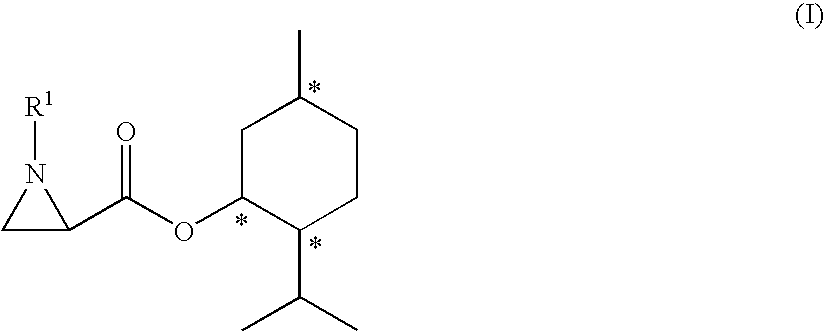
C1C(C(OC2C(C(C)C)CCC(C)C2)=O)N1[R1]
